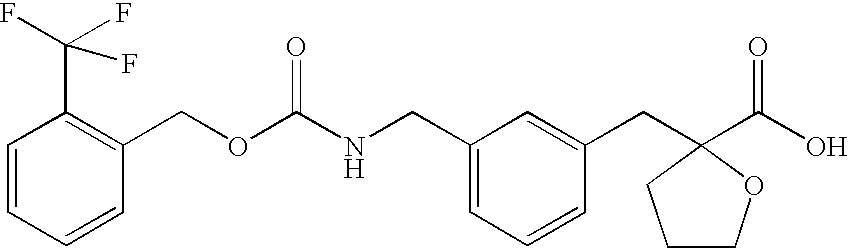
C1=CC=CC(COC(NCC2=CC=CC(CC3(C(O)=O)OCCC3)=C2)=O)=C1C(F)(F)F
